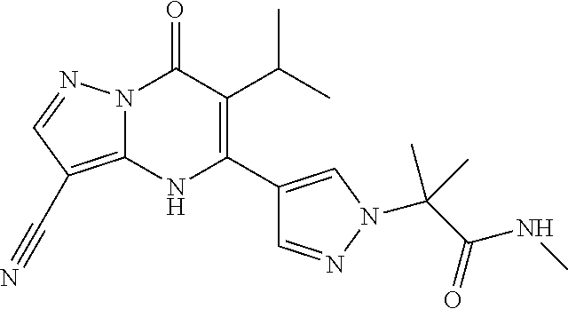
N12C(=C(C#N)C=N1)NC(C1=CN(C(C(NC)=O)(C)C)N=C1)=C(C(C)C)C2=O
